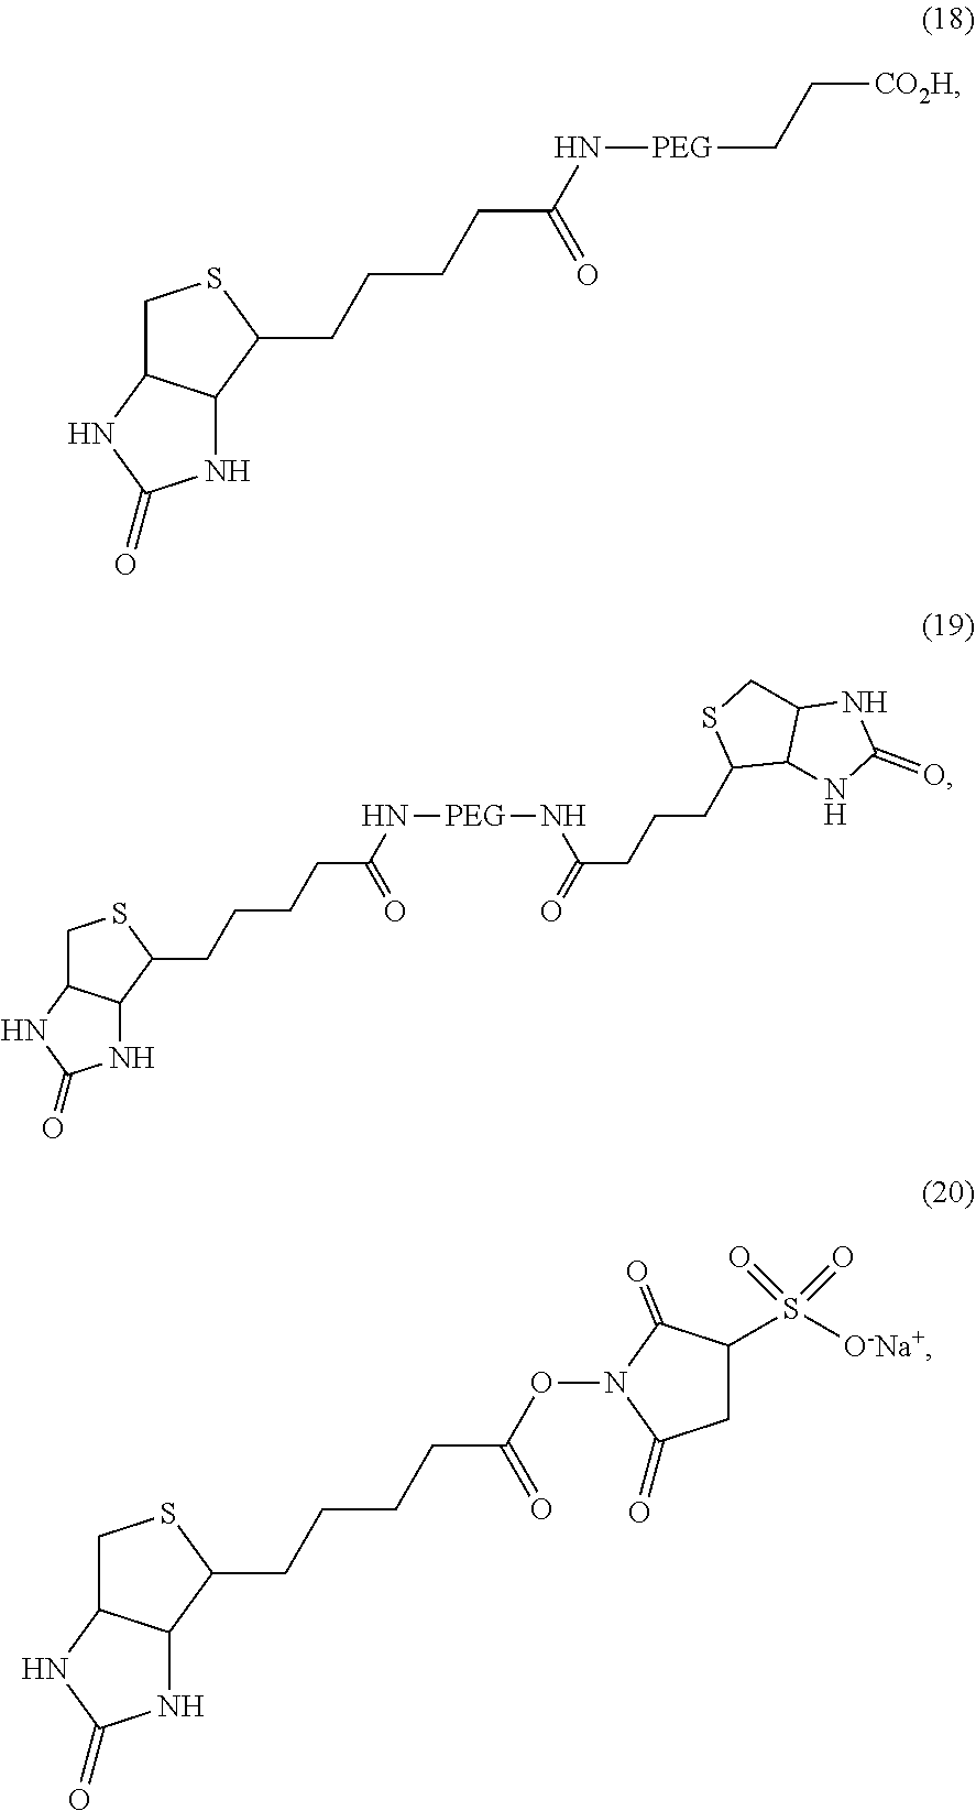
C1C2C(C(CCCCC(N[PEG]CC[CO2H])=O)S1)NC(=O)N2.C1C2C(C(CCCCC(N[PEG]NC(CCCC3C4C(CS3)NC(=O)N4)=O)=O)S1)NC(=O)N2.C1C2C(C(CCCCC(ON3C(=O)CC(S([O-Na+])(=O)=O)C3=O)=O)S1)NC(=O)N2
